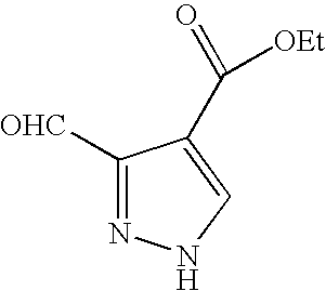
C1([OHC])=NNC=C1C([OEt])=O
